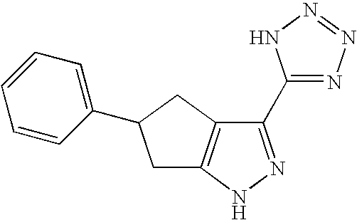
C1(C2=NN=NN2)=NNC2=C1CC(C1=CC=CC=C1)C2
